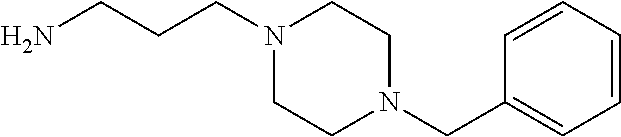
C1=CC=CC(CN2CCN(CCCN)CC2)=C1
